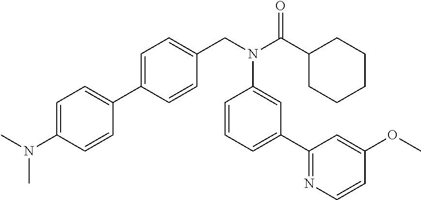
C1(C2=CC=C(CN(C(C3CCCCC3)=O)C3=CC(C4=NC=CC(OC)=C4)=CC=C3)C=C2)=CC=C(N(C)C)C=C1
